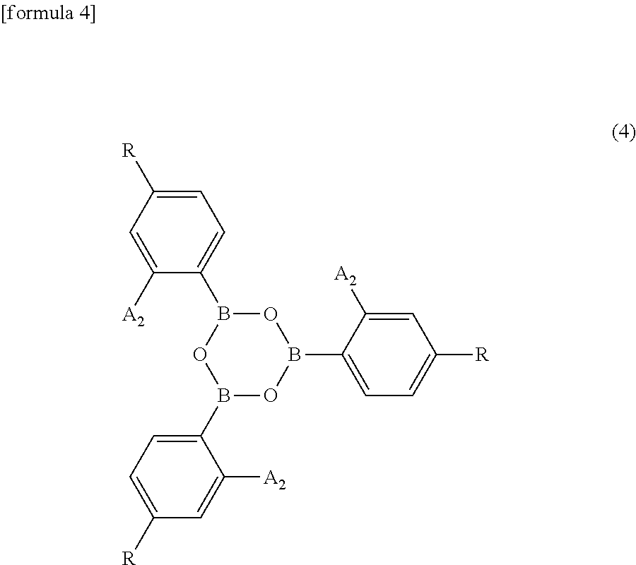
C1=C([R])C=C([A2])C(B2OB(C3=CC=C([R])C=C3[A2])OB(C3=CC=C([R])C=C3[A2])O2)=C1
